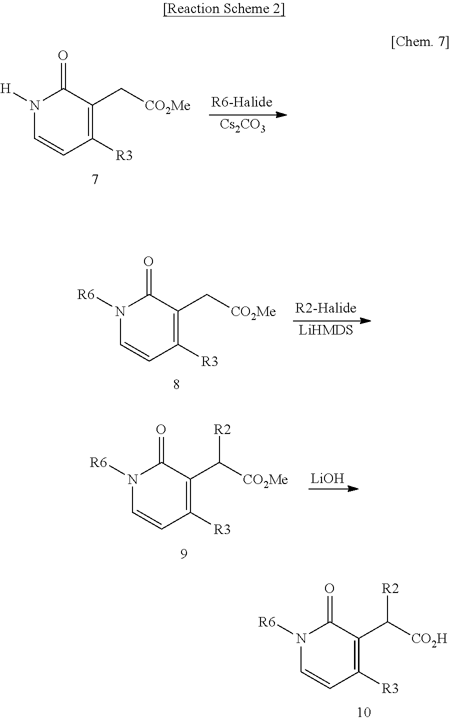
N1([H])C=CC([R3])=C(C[CO2Me])C1=O.[Cs2CO3].N1([R6])C=CC([R3])=C(C[CO2Me])C1=O.[LiHMDS].N1([R6])C=CC([R3])=C(C([CO2Me])[R2])C1=O.[LiOH].N1([R6])C=CC([R3])=C(C([CO2H])[R2])C1=O
